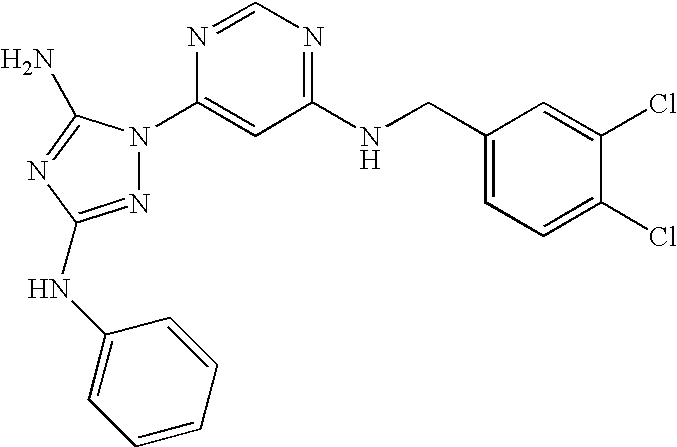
N1=C(NC2=CC=CC=C2)N=C(N)N1C1=CC(NCC2=CC=C(Cl)C(Cl)=C2)=NC=N1
